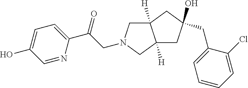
C(C(C1=CC=C(O)C=N1)=O)N1CC2([H])C([H])(C1)CC(CC1=CC=CC=C1Cl)(O)C2
